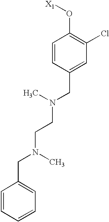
C1=CC(CN(CCN(CC2=CC=CC=C2)C)C)=CC(Cl)=C1O[X1]
